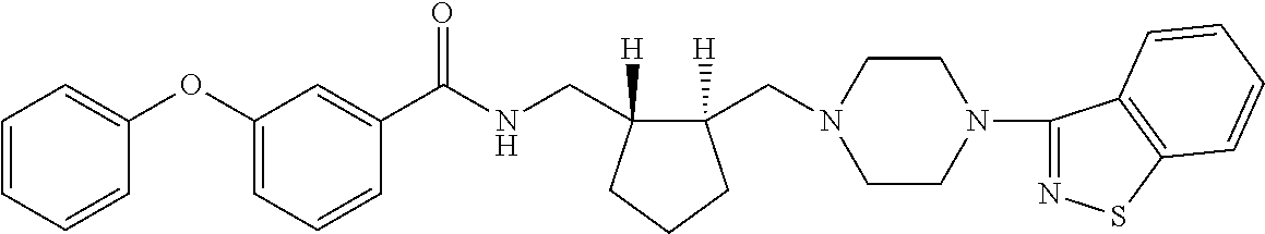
C1=CC=CC(OC2=CC=CC(C(NCC3([H])C(CN4CCN(C5=NSC6=C5C=CC=C6)CC4)([H])CCC3)=O)=C2)=C1
